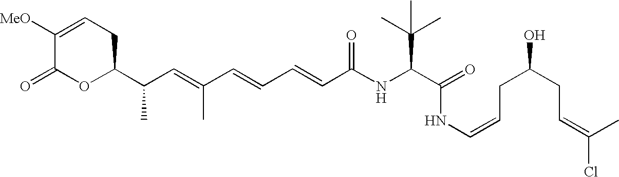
C(C=C(C=CC=CC(NC(C(=O)NC=CCC(CC=C(C)Cl)O)C(C)(C)C)=O)C)(C1OC(=O)C([MeO])=CC1)C
